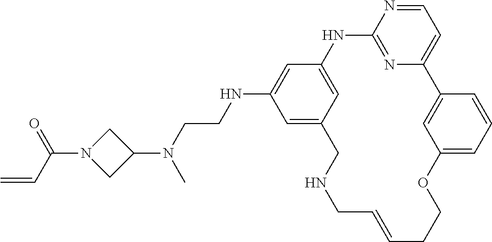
C1=NC2=NC(=C1)C1=CC(=CC=C1)OCCC=CCNCC1=CC(NCCN(C3CN(C(C=C)=O)C3)C)=CC(=C1)N2
